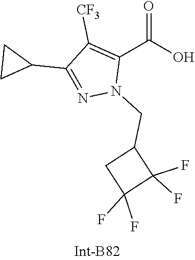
N1=C(C2CC2)C([CF3])=C(C(=O)O)N1CC1CC(F)(F)C1(F)F
